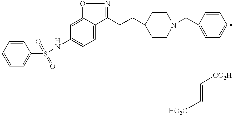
C1=CC=C(S(NC2=CC=C3C(=C2)ON=C3CCC2CCN(CC3=CC=CC=C3)CC2)(=O)=O)C=C1.C(=C[HO2C])[CO2H]
